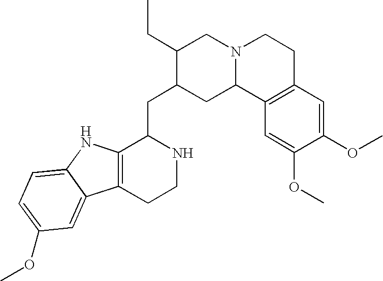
C12=C(CCNC1CC1CC3N(CC1CC)CCC1=C3C=C(OC)C(OC)=C1)C1=CC(OC)=CC=C1N2
